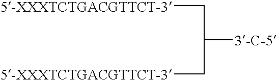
[5-XXXTCTGACGTTCT-3]CC([3-C-5])C[5-XXXTCTGACGTTCT-3]
